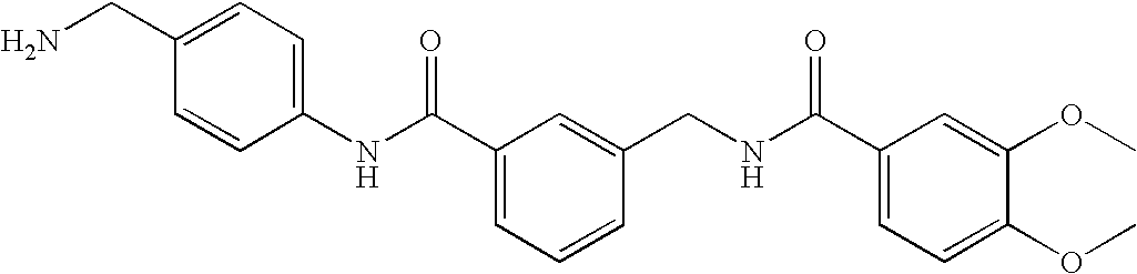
C1(NC(C2=CC=CC(CNC(C3=CC=C(OC)C(OC)=C3)=O)=C2)=O)=CC=C(CN)C=C1
